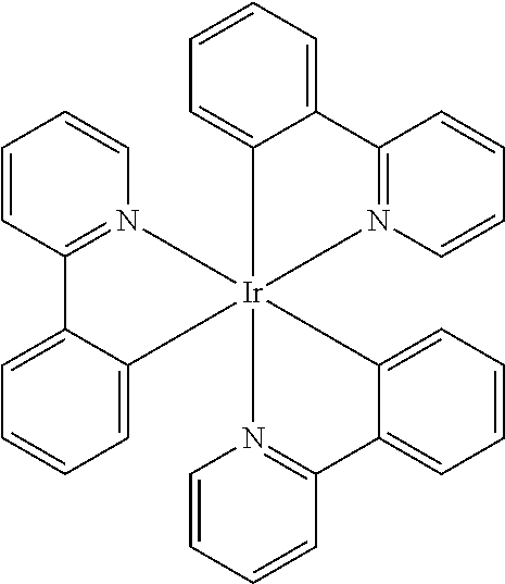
C1=C2C(=CC=C1)[Ir]13(N4=C2C=CC=C4)(N2=C(C=CC=C2)C2=CC=CC=C21)C1=CC=CC=C1C1=N3C=CC=C1
